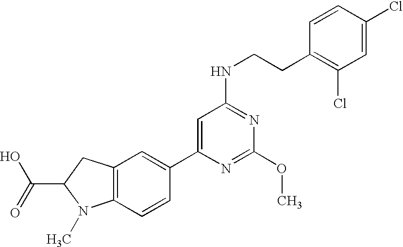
C12=C(C=CC(C3=CC(NCCC4=C(Cl)C=C(Cl)C=C4)=NC(OC)=N3)=C1)N(C)C(C(=O)O)C2
